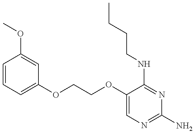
C1=CC=C(OCCOC2=CN=C(N)N=C2NCCCC)C=C1OC
